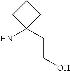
C1CC(N)(CCO)C1
